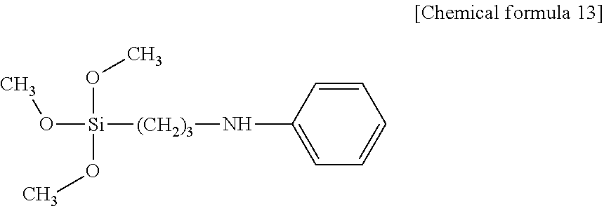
[Si]([(CH2)3]NC1=CC=CC=C1)(OC)(OC)OC
